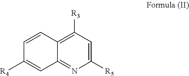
C12=C([R3])C=C([R5])N=C1C=C([R4])C=C2
